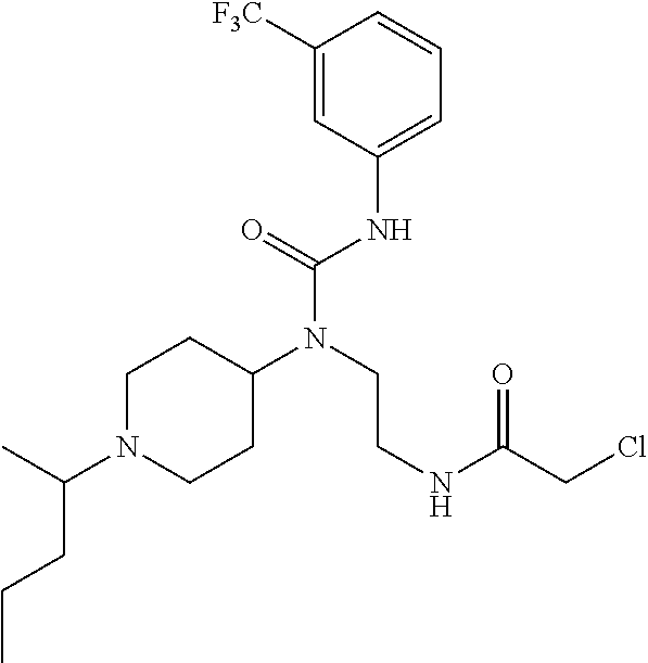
C1([F3C])=CC(NC(N(CCNC(CCl)=O)C2CCN(C(C)CCC)CC2)=O)=CC=C1
